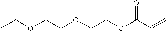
CCOCCOCCOC(C=C)=O
